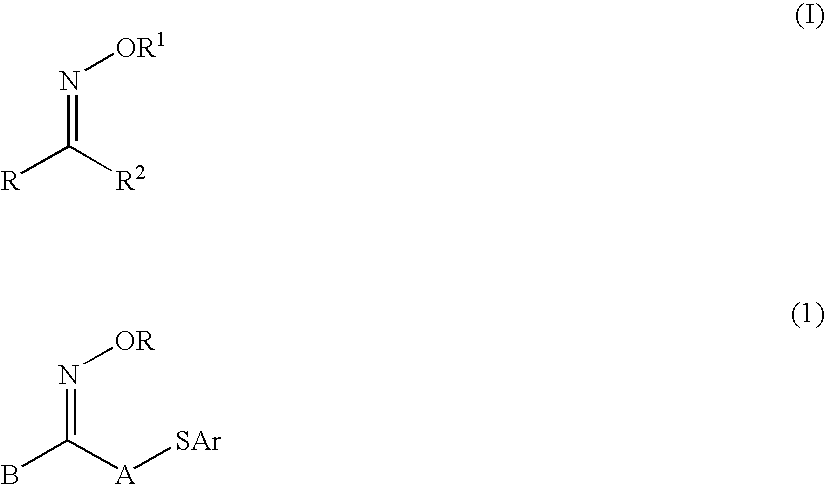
N(=C([R2])[R])[OR1].N(=C([A][SAr])B)[OR]
